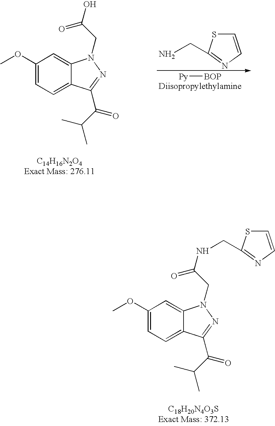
[Py][BOP].C1(OC)=CC=C2C(=C1)N(CC(O)=O)N=C2C(C(C)C)=O.C1=CN=C(CN)S1.C1(OC)=CC=C2C(=C1)N(CC(=O)NCC1=NC=CS1)N=C2C(C(C)C)=O
